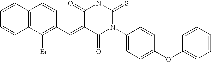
O=C1C(=CC2=C(Br)C3=C(C=C2)C=CC=C3)C(=O)N(C2=CC=C(OC3=CC=CC=C3)C=C2)C(=S)N1
